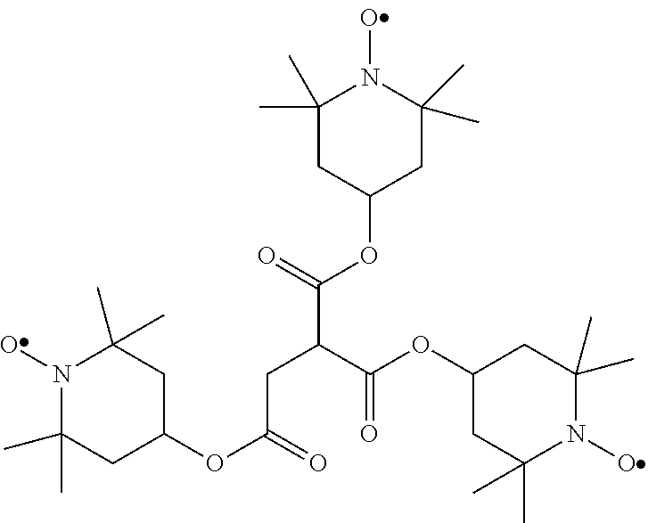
C1(C)(C)CC(OC(C(CC(OC2CC(C)(C)N(O)C(C)(C)C2)=O)C(OC2CC(C)(C)N(O)C(C)(C)C2)=O)=O)CC(C)(C)N1O
